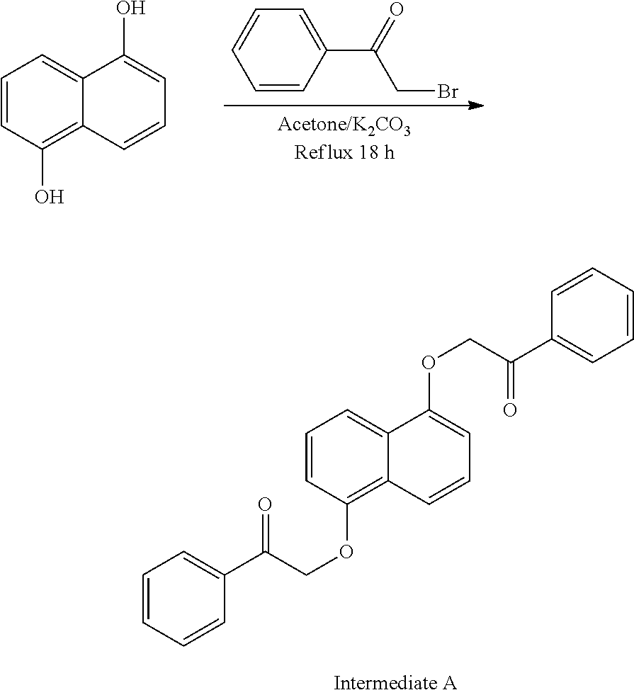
C1=CC(O)=C2C(=C1)C(O)=CC=C2.C1=CC(C(CBr)=O)=CC=C1.C1=CC=CC(C(=O)COC2=C3C(=CC=C2)C(OCC(=O)C2=CC=CC=C2)=CC=C3)=C1
